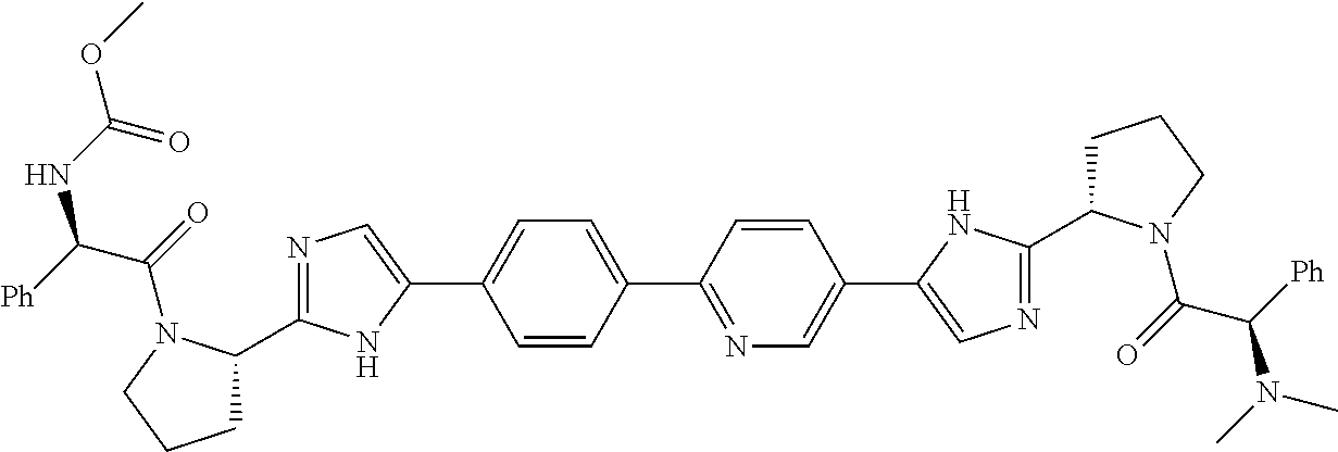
N1=C(C2CCCN2C(=O)C([Ph])NC(OC)=O)NC(C2=CC=C(C3=NC=C(C4=CN=C(C5CCCN5C(=O)C([Ph])N(C)C)N4)C=C3)C=C2)=C1
